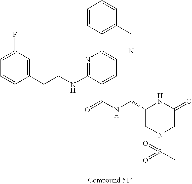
C1=CC(CCNC2=NC(C3=C(C#N)C=CC=C3)=CC=C2C(NCC2NC(=O)CN(S(C)(=O)=O)C2)=O)=CC(F)=C1
